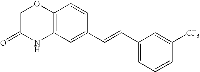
C12=C(C=C(C=CC3=CC=CC([CF3])=C3)C=C1)NC(=O)CO2
